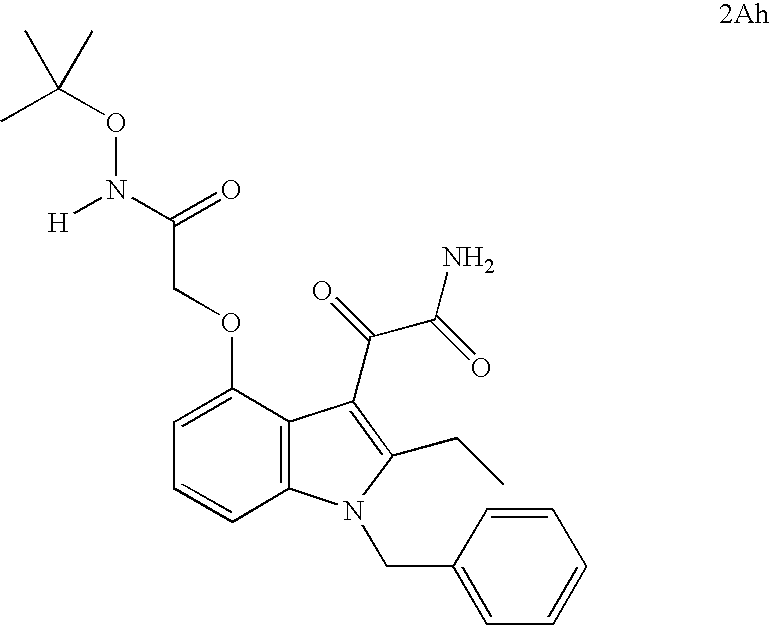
C12=C(C(OCC(N(OC(C)(C)C)[H])=O)=CC=C1)C(C(=O)C(=O)N)=C(CC)N2CC1=CC=CC=C1
